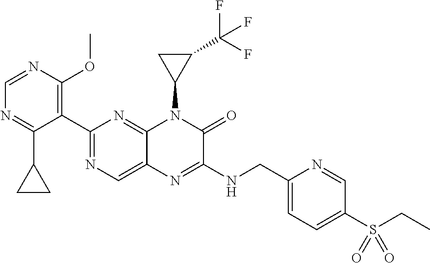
C1(C2=NC=C3C(=N2)N(C2C(C(F)(F)F)C2)C(=O)C(NCC2=CC=C(S(CC)(=O)=O)C=N2)=N3)=C(OC)N=CN=C1C1CC1
